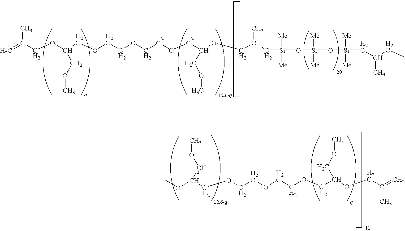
C=C(COC(COCCOCCOCC(COC)OCC(C[Si](O[Si](O[Si](CC(CC)C)([Me])[Me])([Me])[Me])([Me])[Me])C)COC)C.O(C(COCCOCCOCC(OCC(=C)C)COC)COC)C
